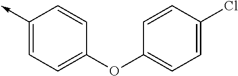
C1(->C)=CC=C(OC2=CC=C(Cl)C=C2)C=C1
